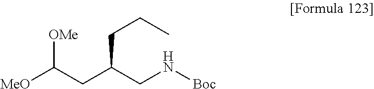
[MeO]C(CC(CN[Boc])CCC)[OMe]
